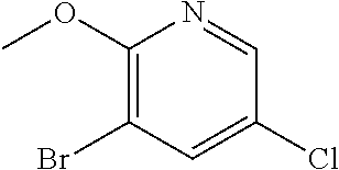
C1(OC)=C(Br)C=C(Cl)C=N1
